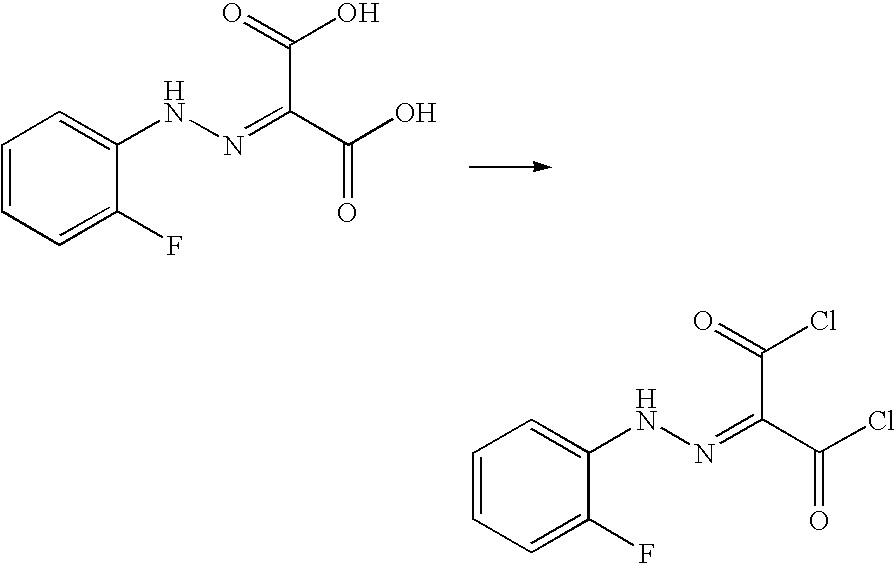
C1=CC=C(F)C(NN=C(C(O)=O)C(=O)O)=C1.C1=CC=C(F)C(NN=C(C(Cl)=O)C(=O)Cl)=C1
